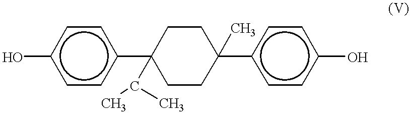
Oc1ccc(C2(C(C)C)CCC(c3ccc(O)cc3)(C)CC2)cc1
